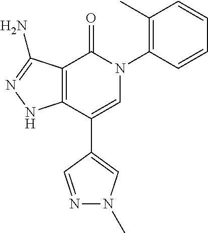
C12=C(C(C3=CN(C)N=C3)=CN(C3=C(C)C=CC=C3)C1=O)NN=C2N
